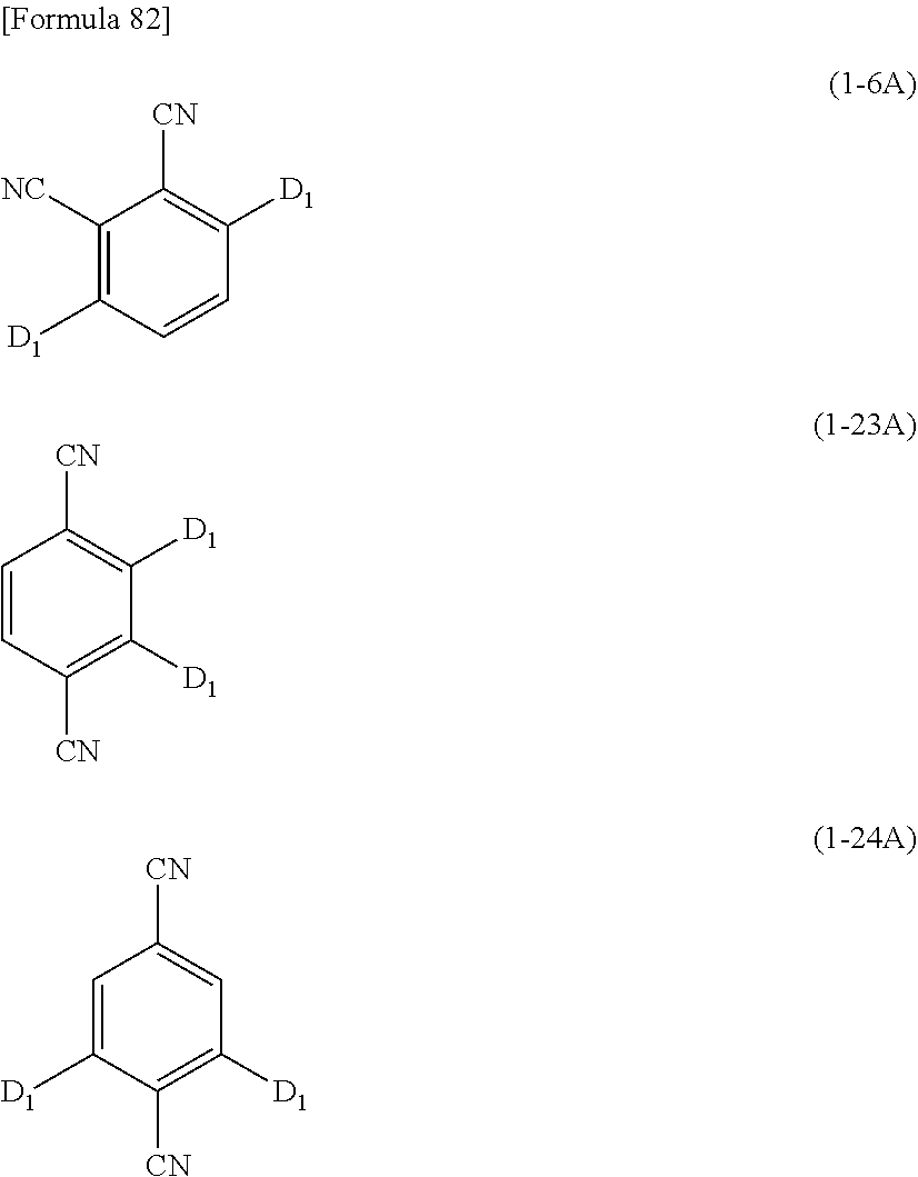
C1([NC])=C([D1])C=CC([D1])=C1[CN].C1=CC([CN])=C([D1])C([D1])=C1[CN].C1=C([D1])C([CN])=C([D1])C=C1[CN]
